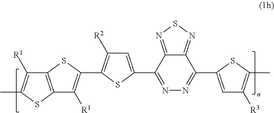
C12=C(SC(C)=C1[R1])C([R1])=C(C1=C([R2])C=C(C3=NN=C(C4=CC([R3])=C(C)S4)C4=NSN=C34)S1)S2
